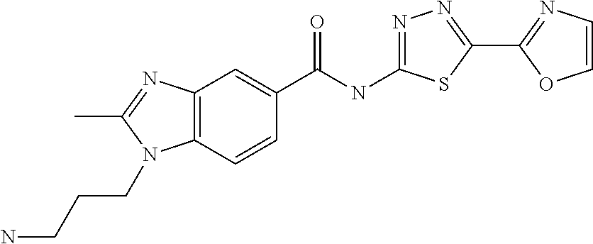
C12=C(C=CC(C(NC3=NN=C(C4=NC=CO4)S3)=O)=C1)N(CCCN)C(C)=N2
